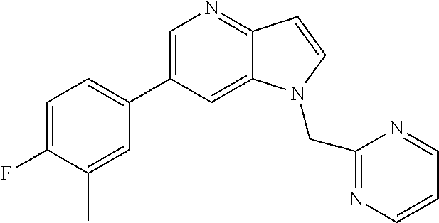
C1=C(C2=CC=C(F)C(C)=C2)C=C2C(=N1)C=CN2CC1=NC=CC=N1
